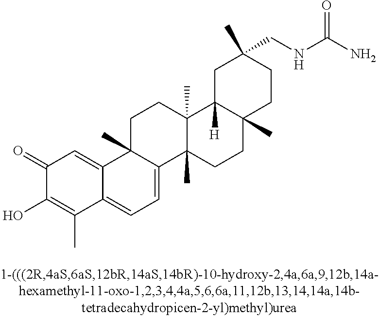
C1(=O)C(O)=C(C)C2=CC=C3C(C)(C2=C1)CCC1(C)C3(C)CCC2(C)C1([H])CC(CNC(N)=O)(C)CC2
